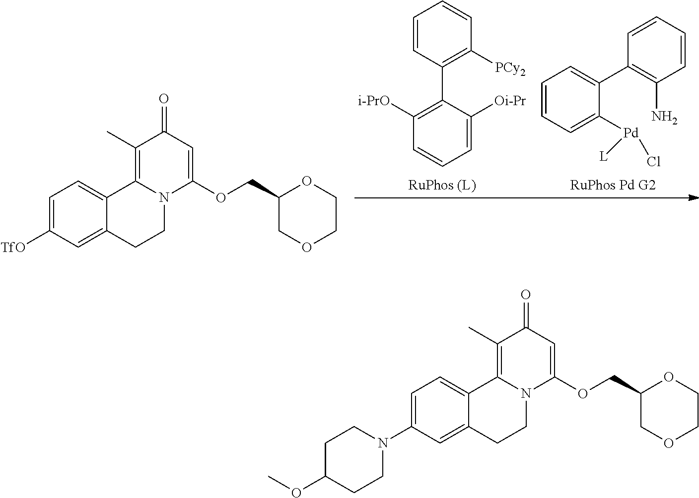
C1=CC(C2=C([i-PrO])C=CC=C2[Oi-Pr])=C([PCy2])C=C1.C1=CC(C2=CC=CC=C2[Pd]([L])Cl)=C(N)C=C1.C1=C([TfO])C=C2C(=C1)C1=C(C)C(=O)C=C(OCC3COCCO3)N1CC2.C1=C(N2CCC(OC)CC2)C=C2C(=C1)C1=C(C)C(=O)C=C(OCC3COCCO3)N1CC2
